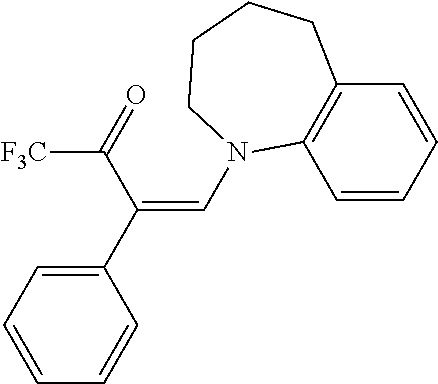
C(=C(C1=CC=CC=C1)C(=O)[F3C])N1C2=C(C=CC=C2)CCCC1
